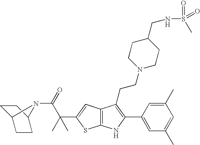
C12=C(C=C(C(C(=O)N3C4CCC3CC4)(C)C)S1)C(CCN1CCC(CNS(=O)(C)=O)CC1)=C(C1=CC(C)=CC(C)=C1)N2
